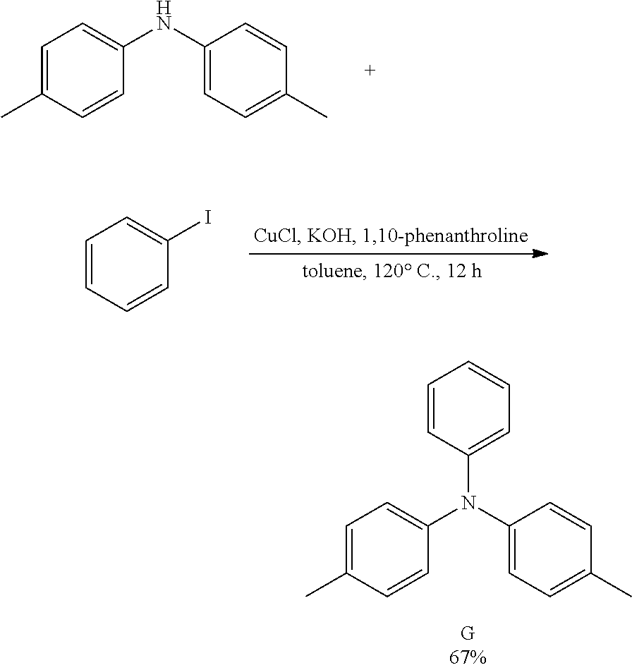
C1=C(C)C=CC(NC2=CC=C(C)C=C2)=C1.C1=CC=CC(I)=C1.C1=C(C)C=CC(N(C2=CC=C(C)C=C2)C2=CC=CC=C2)=C1
